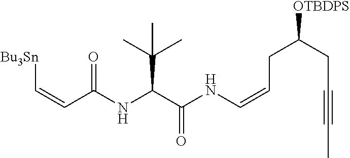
[Bu3Sn]C=CC(=O)NC(C(NC=CCC(CC#CC)[OTBDPS])=O)C(C)(C)C
